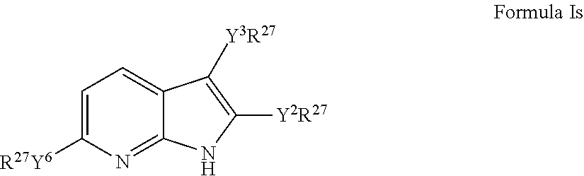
C1=C([R27Y6])N=C2C(=C1)C([Y3R27])=C([Y2R27])N2
